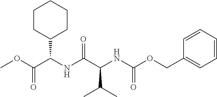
C(C(NC(C(NC(OCC1=CC=CC=C1)=O)C(C)C)=O)C1CCCCC1)(OC)=O
